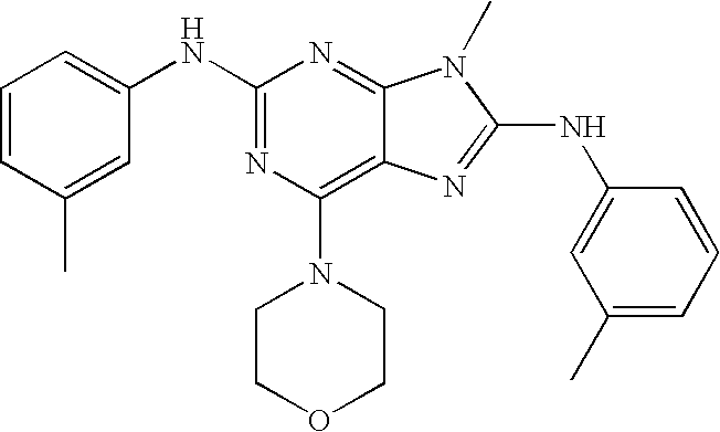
N1=C2C(=C(N3CCOCC3)N=C1NC1=CC=CC(C)=C1)N=C(NC1=CC(C)=CC=C1)N2C
